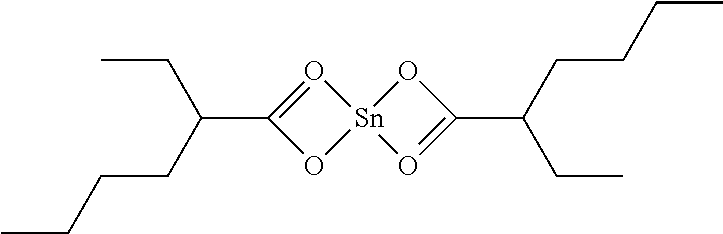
C1(C(CCCC)CC)=O[Sn]2(O1)OC(C(CCCC)CC)=O2
